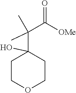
C1COCCC1(C(C([OMe])=O)(C)C)O
